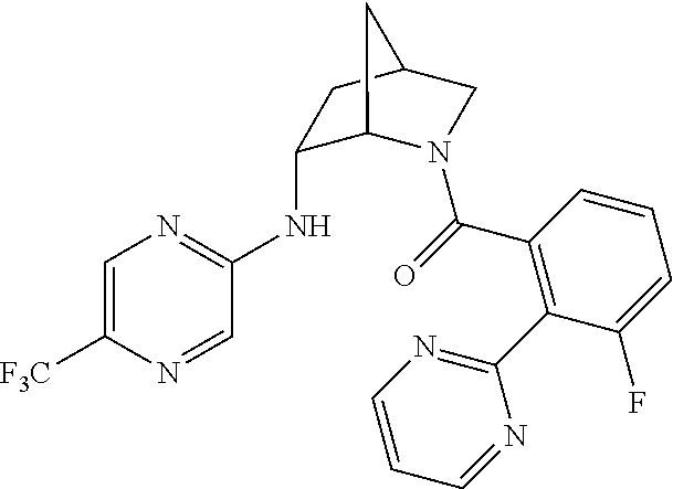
C1(NC2=NC=C([F3C])N=C2)C2N(C(=O)C3=C(C4=NC=CC=N4)C(F)=CC=C3)CC(C1)C2
